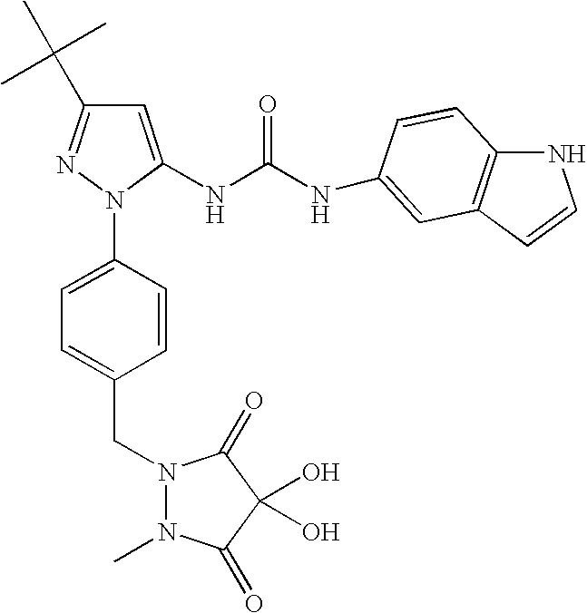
N1C2=C(C=C1)C=C(NC(NC1=CC(C(C)(C)C)=NN1C1=CC=C(CN3N(C)C(=O)C(O)(O)C3=O)C=C1)=O)C=C2
